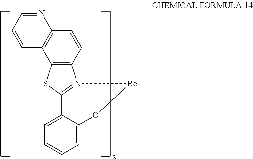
C12=C(C=CC3=C1C=CC=N3)N1=C(S2)C2=CC=CC=C2O[Be]1
